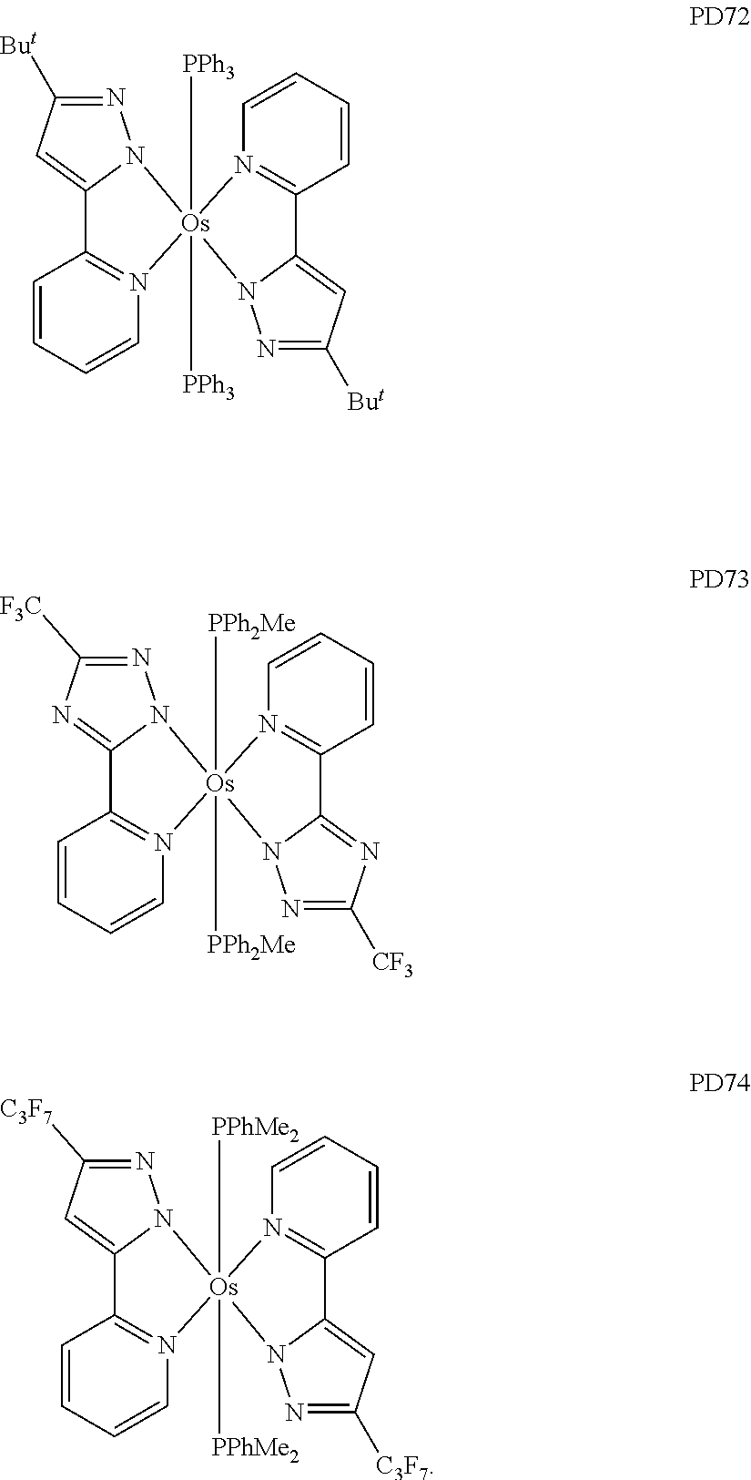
C1=CC=CN2=C1C1=CC([But])=NN1[Os]21([PPh3])([PPh3])N2=C(C=CC=C2)C2=CC([But])=NN21.C1=CC=CN2=C1C1=NC([F3C])=NN1[Os]21([PPh2Me])([PPh2Me])N2=C(C=CC=C2)C2=NC([CF3])=NN21.C1=CC=CN2=C1C1=CC([C3F7])=NN1[Os]21([PPhMe2])([PPhMe2])N2=C(C=CC=C2)C2=CC([C3F7])=NN21
